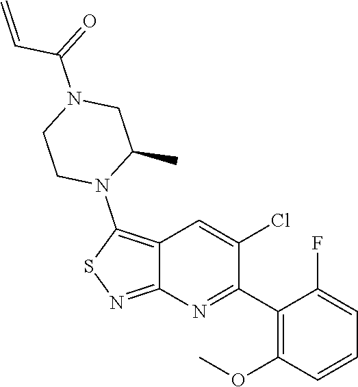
C1(C2=NC3=NSC(N4C(C)CN(C(=O)C=C)CC4)=C3C=C2Cl)=C(OC)C=CC=C1F
